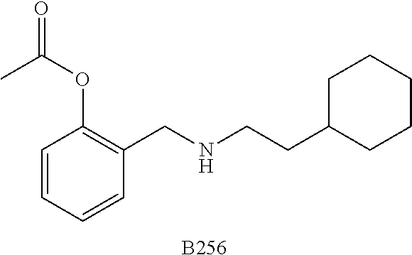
[B256].C1=CC=CC(CNCCC2CCCCC2)=C1OC(=O)C
